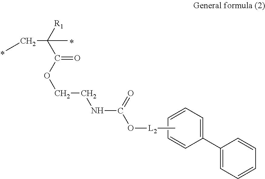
C1(C2=CC=CC=C2)=CC=CC=C1.CCC([R1])(C(OCCNC(O[L2]C)=O)=O)C
